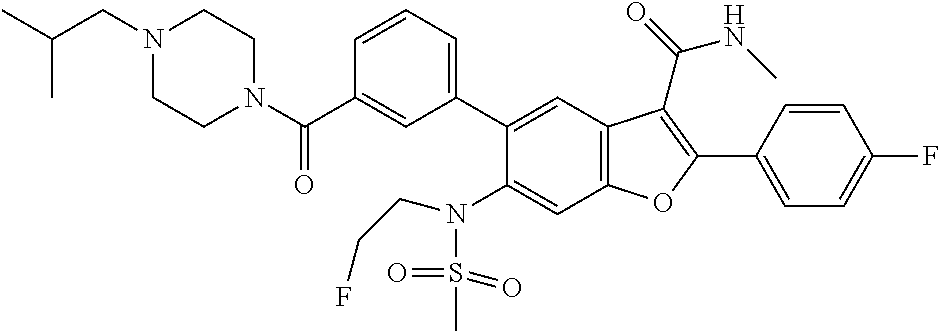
C1=CC(C2=C(C(=O)NC)C3=C(C=C(N(S(C)(=O)=O)CCF)C(C4=CC=CC(C(N5CCN(CC(C)C)CC5)=O)=C4)=C3)O2)=CC=C1F
